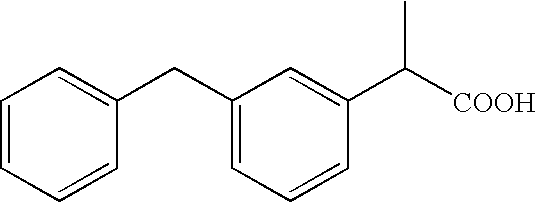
C1(CC2=CC=CC=C2)=CC=CC(C([COOH])C)=C1
